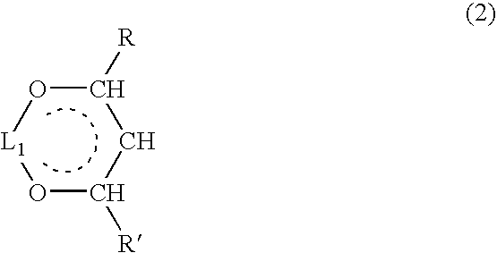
O1C([R])CC([R])O[L1]1
